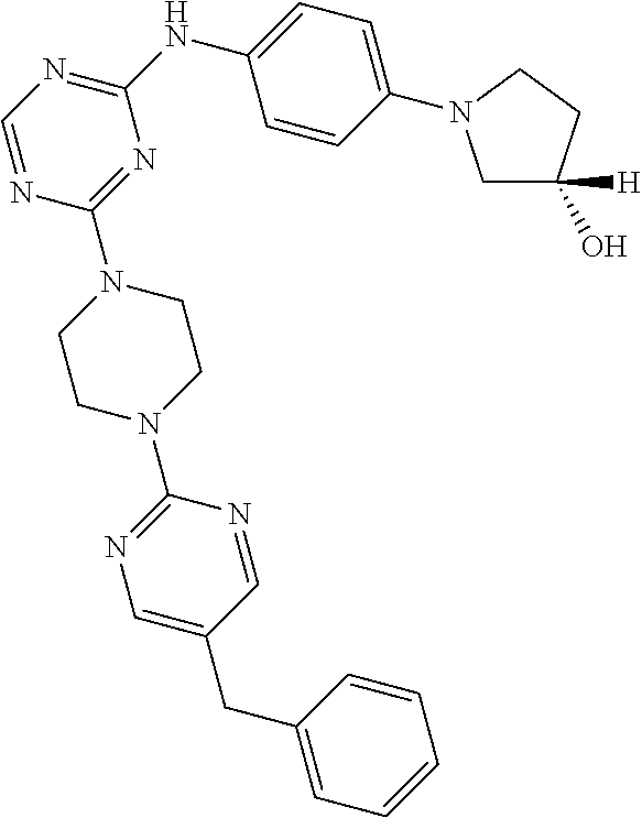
C1=NC(N2CCN(C3=NC=C(CC4=CC=CC=C4)C=N3)CC2)=NC(NC2=CC=C(N3CC(O)([H])CC3)C=C2)=N1
